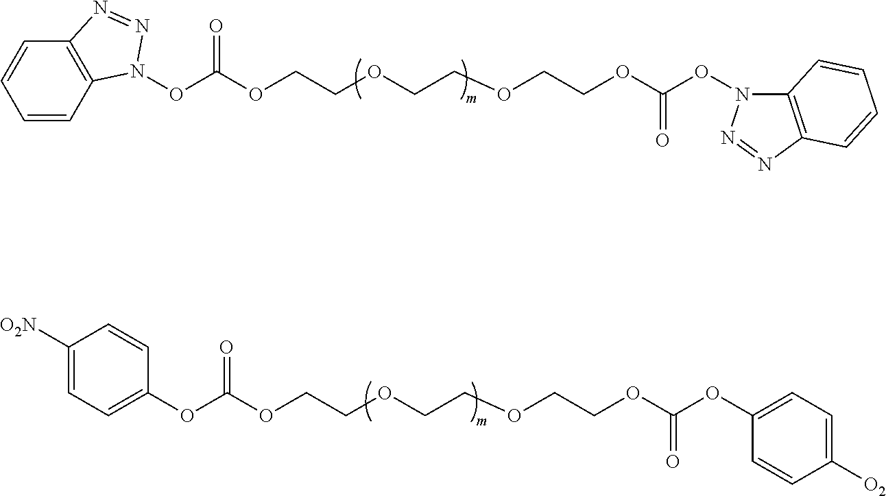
C1=CC2=C(C=C1)N=NN2OC(OCCOCCOCCOC(ON1C2=C(N=N1)C=CC=C2)=O)=O.C1([O2N])=CC=C(OC(OCCOCCOCCOC(OC2=CC=C([O2])C=C2)=O)=O)C=C1
